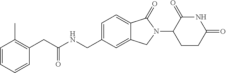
C1(CC(NCC2=CC=C3C(=C2)CN(C2CCC(=O)NC2=O)C3=O)=O)=C(C)C=CC=C1
